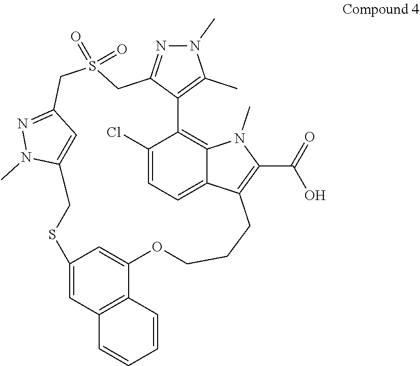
C1(Cl)=CC=C2C3=C1C1=C(C)N(C)N=C1CS(=O)(=O)CC1=NN(C)C(=C1)CSC1=CC4=C(C(=C1)OCCCC2=C(C(=O)O)N3C)C=CC=C4
